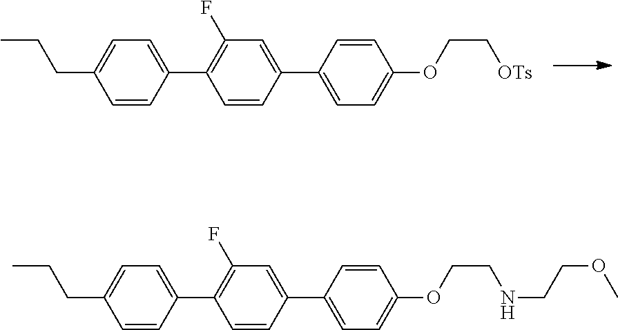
C1=CC(C2=C(F)C=C(C3=CC=C(OCC[OTs])C=C3)C=C2)=CC=C1CCC.C1=CC(C2=C(F)C=C(C3=CC=C(OCCNCCOC)C=C3)C=C2)=CC=C1CCC
